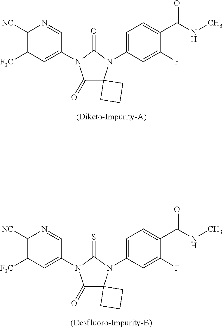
C1=C(N2C3(C(=O)N(C4=CC([F3C])=C([NC])N=C4)C2=O)CCC3)C=C(F)C(C(=O)NC)=C1.C1=C(N2C3(C(=O)N(C4=CC([F3C])=C([NC])N=C4)C2=S)CCC3)C=C(F)C(C(=O)NC)=C1
